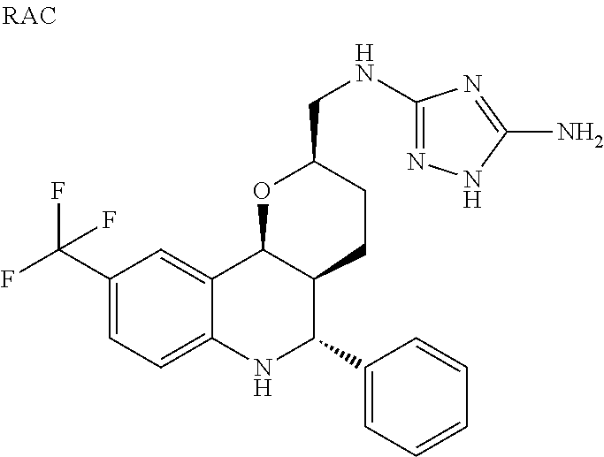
C12=CC=C(C(F)(F)F)C=C1C1C(C(C3=CC=CC=C3)N2)CCC(CNC2=NNC(N)=N2)O1
